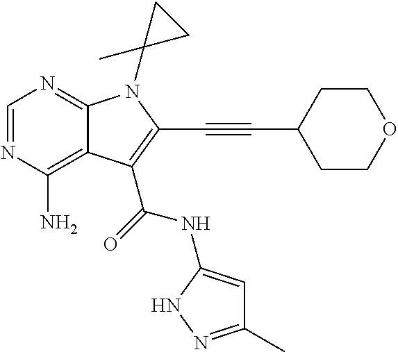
C1=NC(N)=C2C(=N1)N(C1(C)CC1)C(C#CC1CCOCC1)=C2C(=O)NC1=CC(C)=NN1
